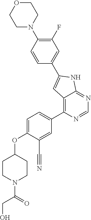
C1=C(OC2CCN(C(=O)CO)CC2)C(C#N)=CC(C2=C3C(=NC=N2)NC(C2=CC(F)=C(N4CCOCC4)C=C2)=C3)=C1
